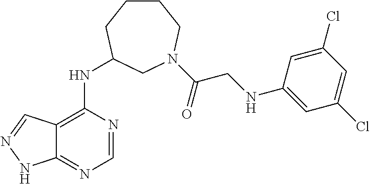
C1(Cl)=CC(Cl)=CC(NCC(=O)N2CC(NC3=C4C(=NC=N3)NN=C4)CCCC2)=C1
